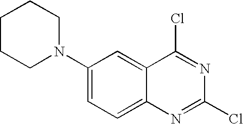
C1(N2CCCCC2)=CC=C2C(=C1)C(Cl)=NC(Cl)=N2
